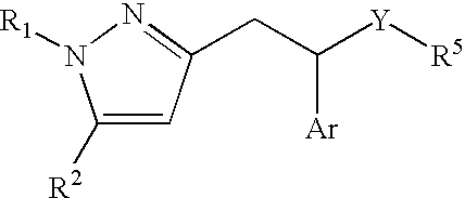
C1([R2])=CC(CC([Y][R5])[Ar])=NN1[R1]
